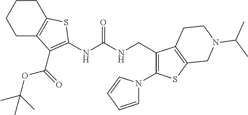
C1C2=C(CCC1)SC(NC(NCC1=C(N3C=CC=C3)SC3=C1CCN(C(C)C)C3)=O)=C2C(OC(C)(C)C)=O
